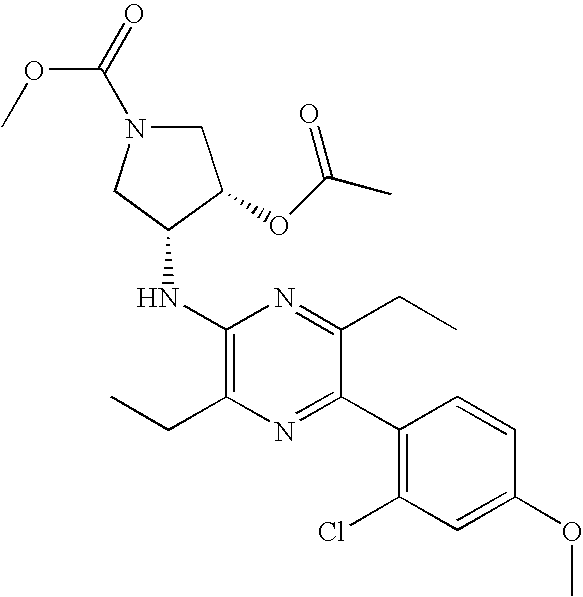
C1(NC2CN(C(OC)=O)CC2OC(C)=O)=C(CC)N=C(C2=C(Cl)C=C(OC)C=C2)C(CC)=N1
